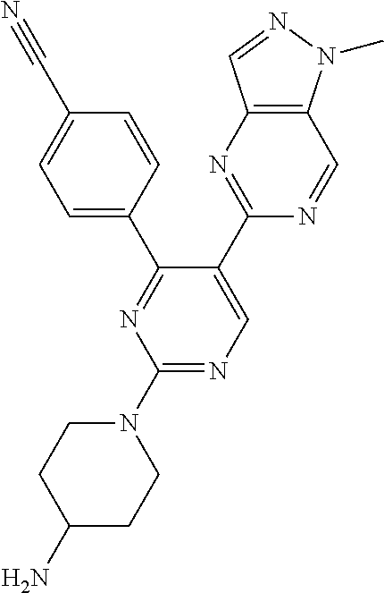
N1=C(N2CCC(N)CC2)N=C(C2=CC=C(C#N)C=C2)C(C2=NC3=C(C=N2)N(C)N=C3)=C1
